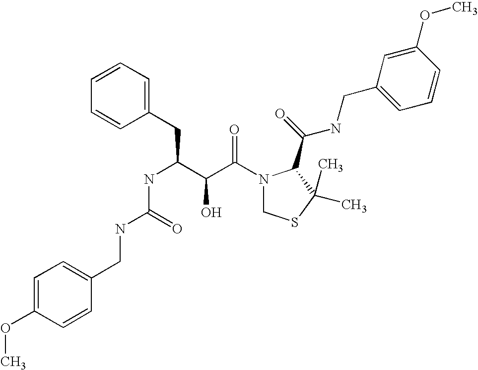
C(NC(C(C(N1CSC(C)(C)C1C(NCC1=CC=CC(OC)=C1)=O)=O)O)CC1=CC=CC=C1)(=O)NCC1=CC=C(OC)C=C1
